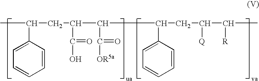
C1=CC(C(C)CC(C(O)=O)C(C(=O)[OR5a])C(C2=CC=CC=C2)CC(C(C)[R])[Q])=CC=C1
